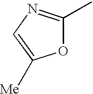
O1C(C)=NC=C1[Me]
